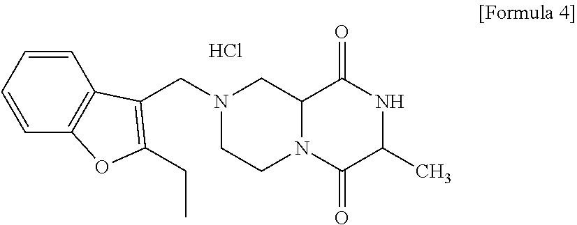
O=C1NC(C)C(=O)N2CCN(CC3=C(CC)OC4=C3C=CC=C4)CC12.Cl
